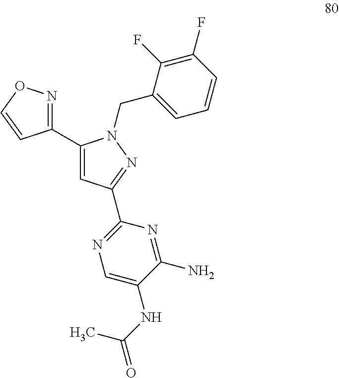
C1(C2=NOC=C2)=CC(C2=NC=C(NC(=O)C)C(N)=N2)=NN1CC1=CC=CC(F)=C1F
